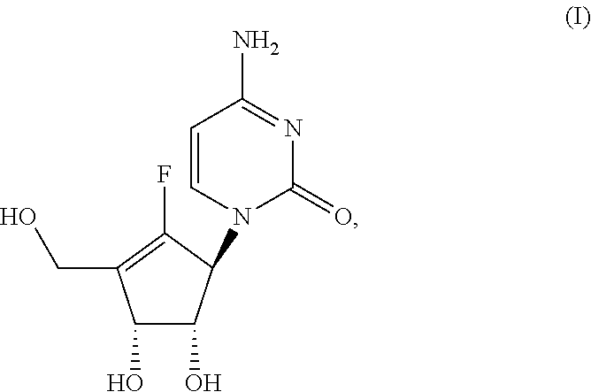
C1(O)C(O)C(N2C=CC(N)=NC2=O)C(F)=C1CO
